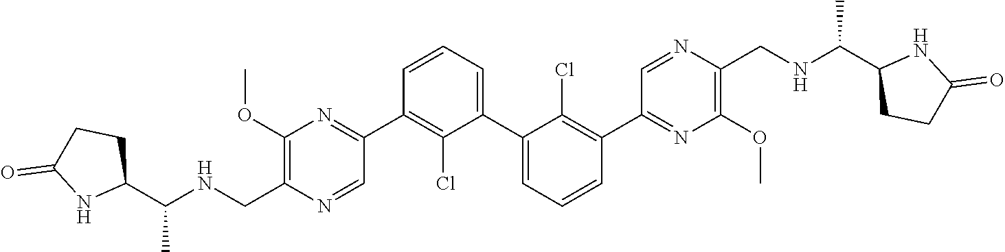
C1(C2=NC(OC)=C(C[HN]C(C3CCC(=O)N3)C)N=C2)=C(Cl)C(C2=CC=CC(C3=NC(OC)=C(CNC(C4CCC(=O)N4)C)N=C3)=C2Cl)=CC=C1
